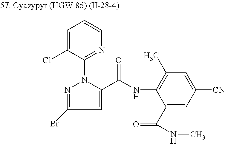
C1=C(Cl)C(N2N=C(Br)C=C2C(NC2=C(C)C=C([CN])C=C2C(=O)NC)=O)=NC=C1
